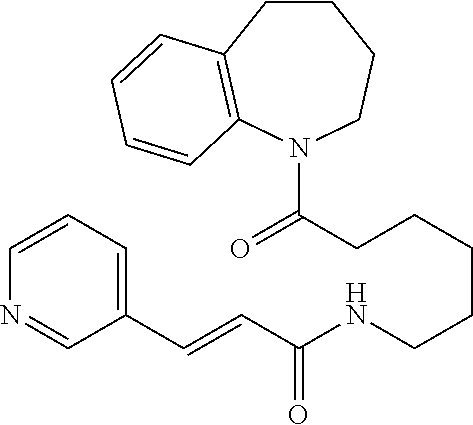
C(CCCCCNC(C=CC1=CC=CN=C1)=O)(N1CCCCC2=C1C=CC=C2)=O
